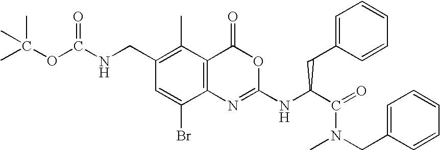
C12=C(C(C)=C(CNC(OC(C)(C)C)=O)C=C1Br)C(=O)OC(NC(C(=O)N(CC1=CC=CC=C1)C)CC1=CC=CC=C1)=N2
